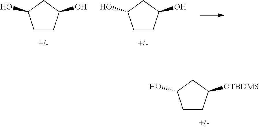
C1CC([OTBDMS])CC1O.C1CC(O)CC1O.C1CC(O)CC1O
